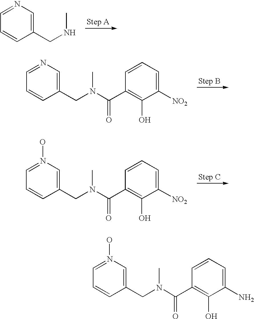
C1(CNC)=CN=CC=C1.C1(CN(C)C(C2=C(O)C([NO2])=CC=C2)=O)=CN=CC=C1.C1(CN(C)C(C2=C(O)C([NO2])=CC=C2)=O)=CN(O)=CC=C1.C1(CN(C)C(C2=C(O)C(N)=CC=C2)=O)=CN(O)=CC=C1
